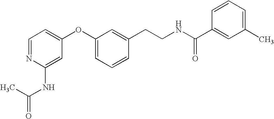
C1=NC(NC(C)=O)=CC(OC2=CC=CC(CCNC(C3=CC(C)=CC=C3)=O)=C2)=C1
